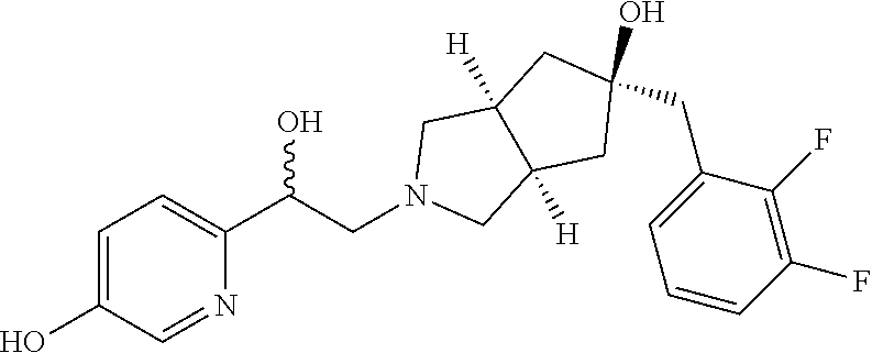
N1(CC(O)C2=CC=C(O)C=N2)CC2([H])C([H])(C1)CC(CC1=CC=CC(F)=C1F)(O)C2
